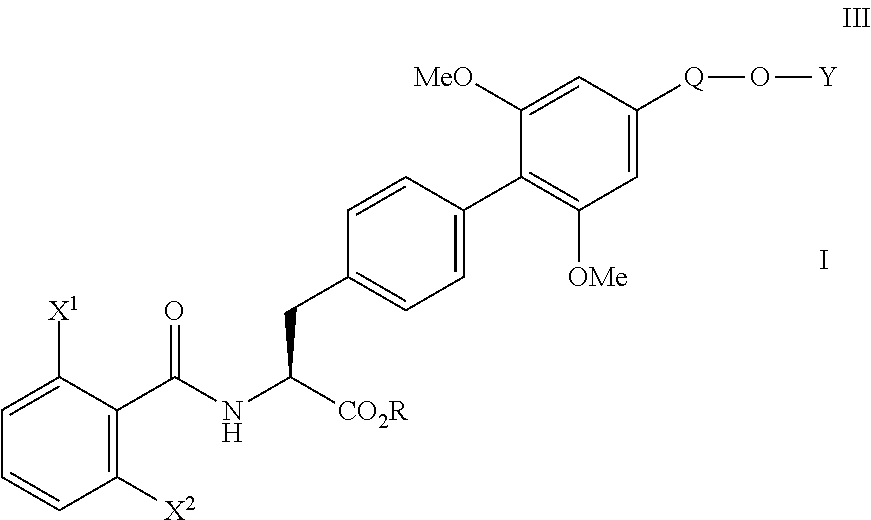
C1=C([X1])C(C(NC([CO2R])CC2=CC=C(C3=C([OMe])C=C([Q]O[Y])C=C3[MeO])C=C2)=O)=C([X2])C=C1.I
